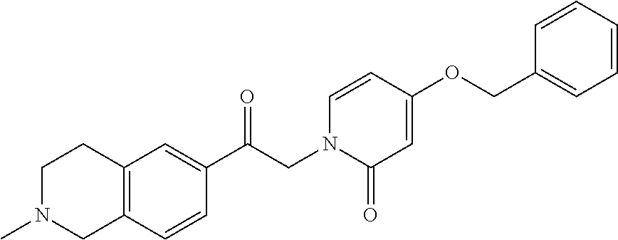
C(CN1C(=O)C=C(OCC2=CC=CC=C2)C=C1)(=O)C1=CC2=C(C=C1)CN(C)CC2
